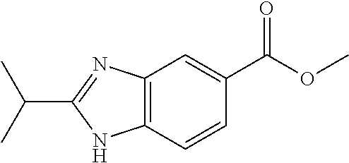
C12=C(N=C(C(C)C)N1)C=C(C(OC)=O)C=C2
